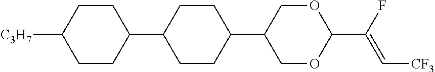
C1CC(C2CCC(C3COC(C(F)=C[CF3])OC3)CC2)CCC1[C3H7]
